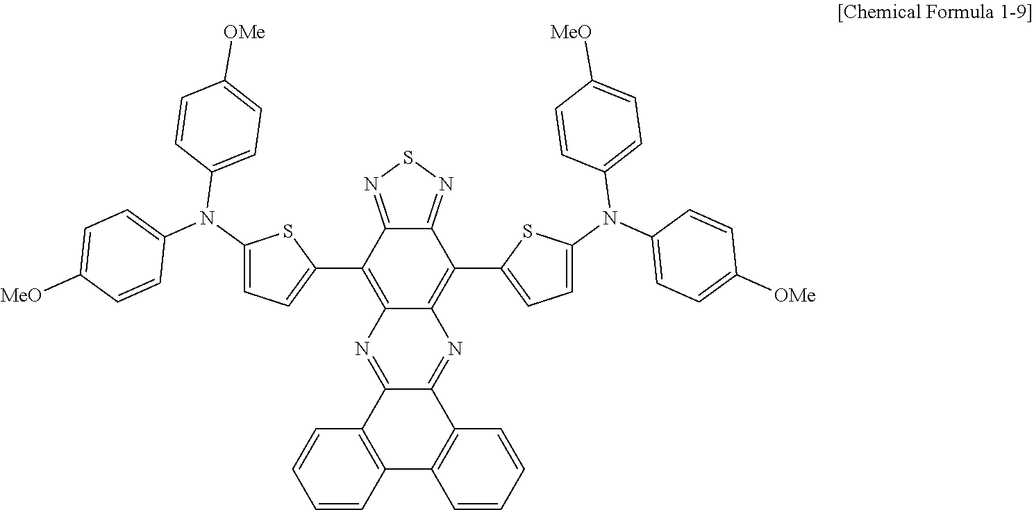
C1(C2=CC=C(N(C3=CC=C([MeO])C=C3)C3=CC=C([OMe])C=C3)S2)=C2C(=C(C3=CC=C(N(C4=CC=C([OMe])C=C4)C4=CC=C([MeO])C=C4)S3)C3=NSN=C13)N=C1C(=N2)C2=C(C3=C1C=CC=C3)C=CC=C2
